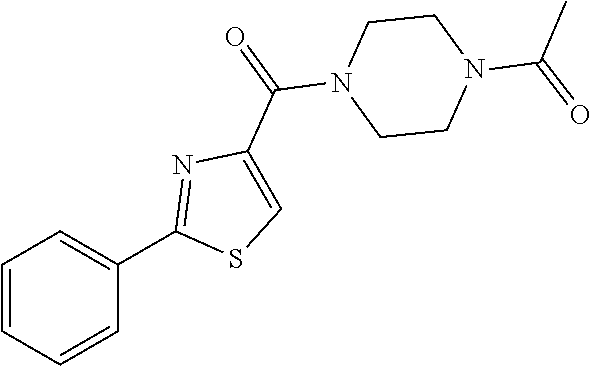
C1=CC=CC(C2=NC(C(N3CCN(C(=O)C)CC3)=O)=CS2)=C1
